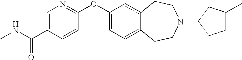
C1=C(C(NC)=O)C=CC(OC2=CC=C3C(=C2)CCN(C2CC(C)CC2)CC3)=N1
